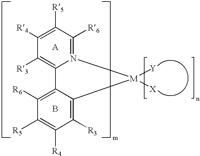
C1([R3])=C2N(=C([R6])C([R5])=C1[R4])[M]([Y])([X])C1=C([R3])C([R4])=C([R5])C([R6])=C21.B
